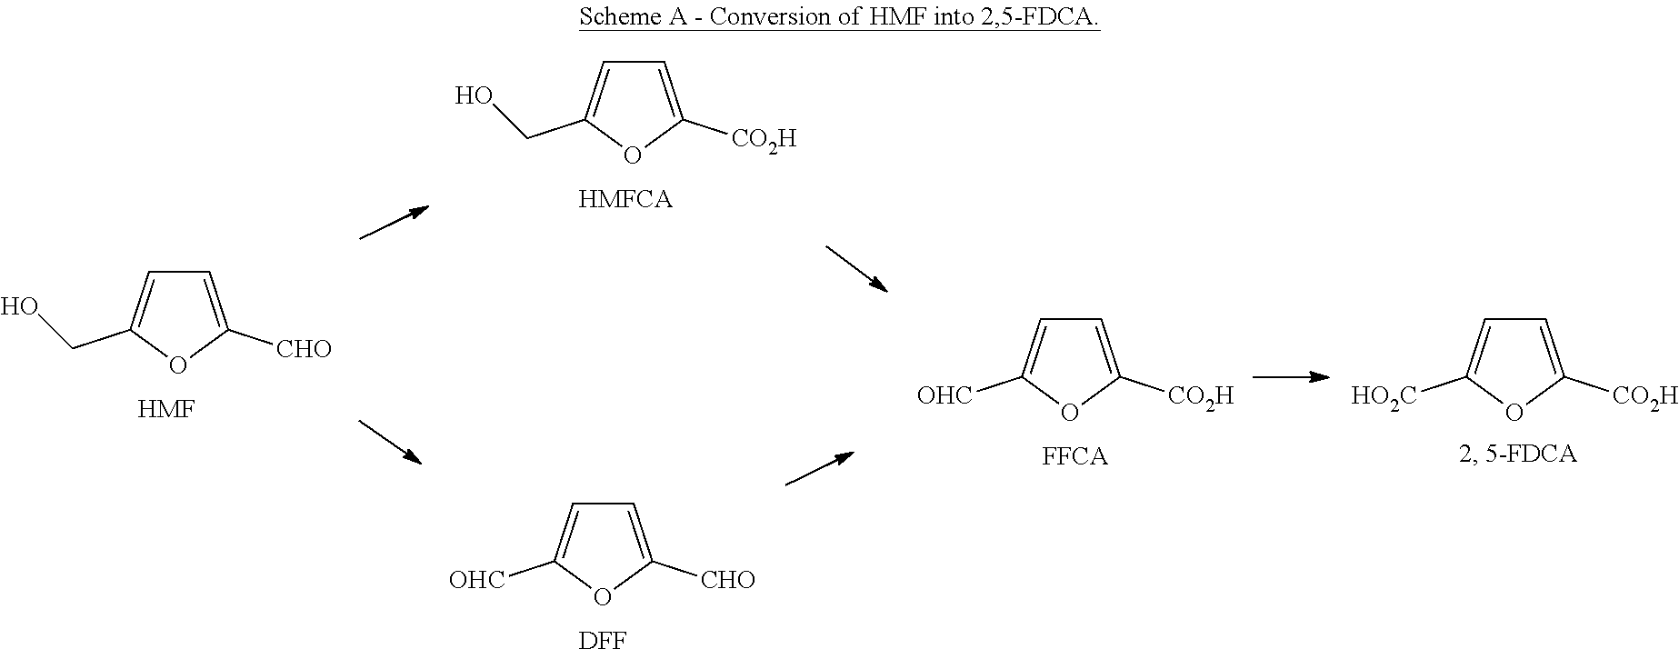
C1=C([CO2H])OC(CO)=C1.C1=C([CHO])OC(CO)=C1.[HMF].C1=C([CHO])OC([OHC])=C1.[DFF].C1=C([CO2H])OC([OHC])=C1.[FFCA].C1=C([CO2H])OC([HO2C])=C1
